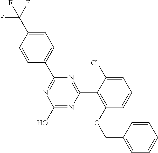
N1=C(C2=CC=C(C(F)(F)F)C=C2)N=C(C2=C(OCC3=CC=CC=C3)C=CC=C2Cl)N=C1O
